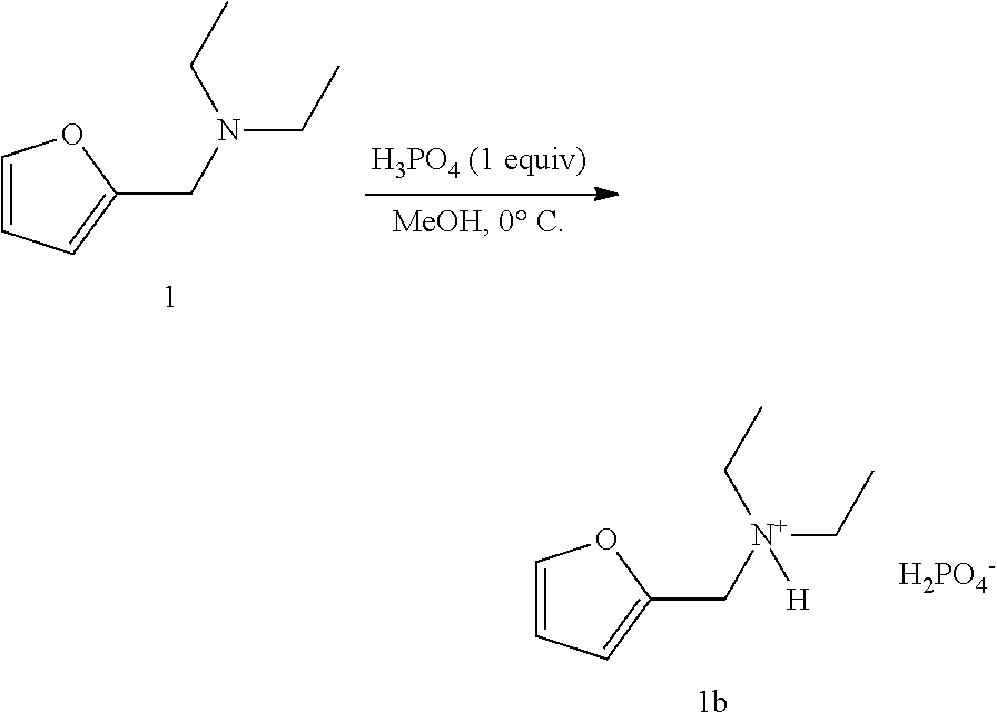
C1=CC=C(C[N+](CC)(CC)[H])O1.[H2PO4-].C1=CC=C(CN(CC)CC)O1
